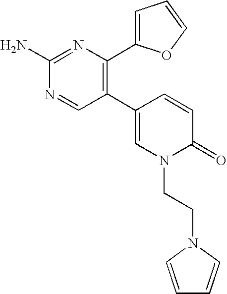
C1(C2=C(C3=CC=CO3)N=C(N)N=C2)=CN(CCN2C=CC=C2)C(=O)C=C1
